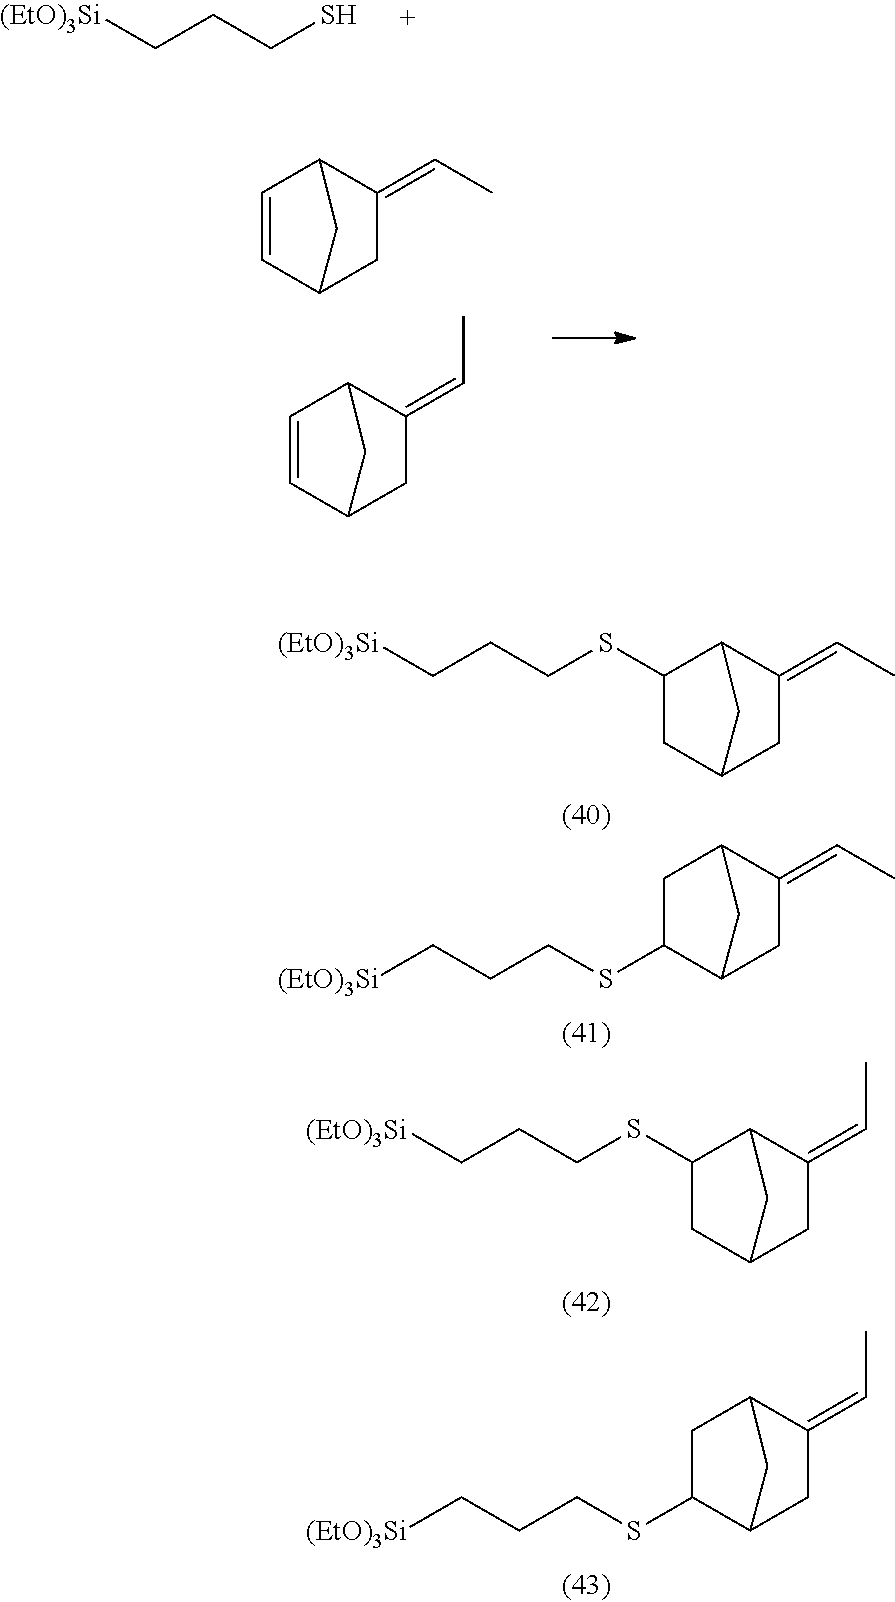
[(EtO)3Si]CCCS.C1=CC2CC(=CC)C1C2.C1=CC2CC(=CC)C1C2.[(EtO)3Si]CCCSC1CC2CC(=CC)C1C2.C1C(SCCC[(EtO)3Si])C2CC(=CC)C1C2.C1(SCCC[(EtO)3Si])CC2CC(=CC)C1C2.C1C(SCCC[(EtO)3Si])C2CC(=CC)C1C2
